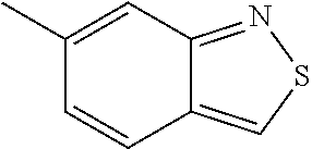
C1(C)=CC2=NSC=C2C=C1
